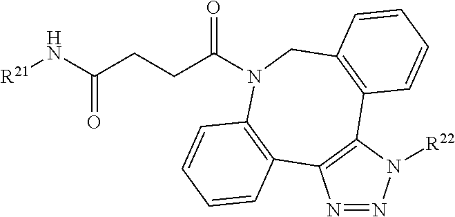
[R21]NC(CCC(=O)N1CC2=C(C3=C(N=NN3[R22])C3=C1C=CC=C3)C=CC=C2)=O
